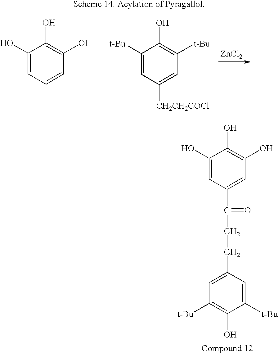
C1(O)=CC=CC(O)=C1O.C1([t-Bu])=CC([CH2CH2COCl])=CC([t-Bu])=C1O.[ZnCl2].C1(O)=CC(C(=O)CCC2=CC([t-Bu])=C(O)C([t-Bu])=C2)=CC(O)=C1O
